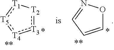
[T3]1:[T2][T1]:[T5]:[T4]:1.C1=CC=NO1
